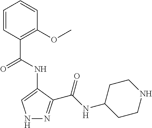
N1N=C(C(NC2CCNCC2)=O)C(NC(C2=C(OC)C=CC=C2)=O)=C1
